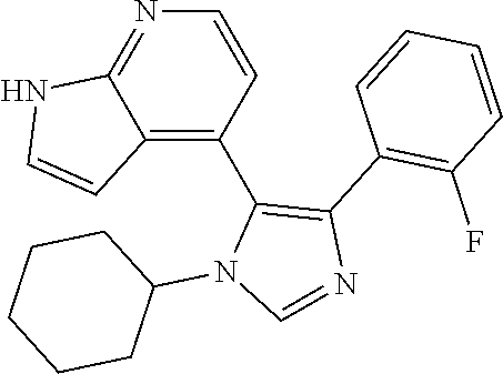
C12=C(C3=C(C4=C(F)C=CC=C4)N=CN3C3CCCCC3)C=CN=C1NC=C2
